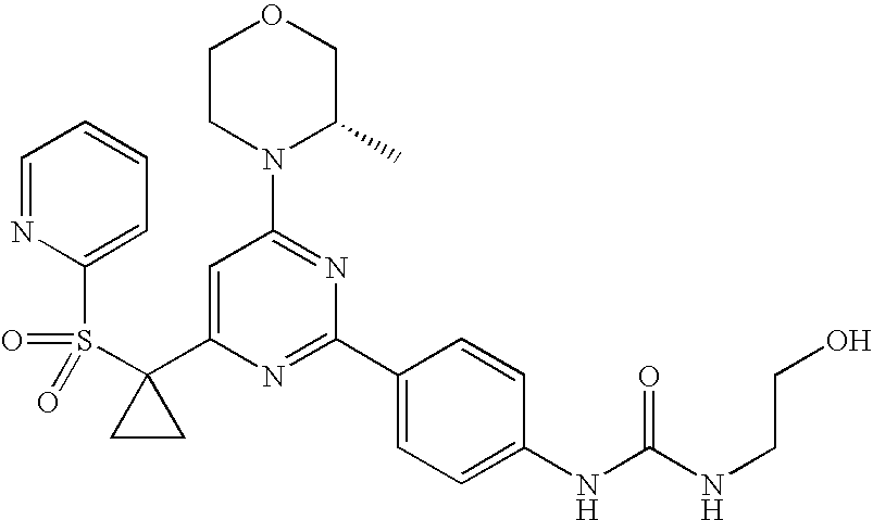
C1(C2=CC(N3C(C)COCC3)=NC(C3=CC=C(NC(=O)NCCO)C=C3)=N2)(S(=O)(=O)C2=CC=CC=N2)CC1
